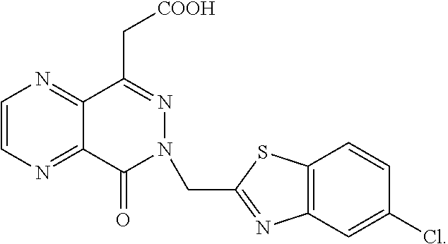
C12=C(C=C(Cl)C=C1)N=C(CN1C(=O)C3=NC=CN=C3C(C[COOH])=N1)S2
